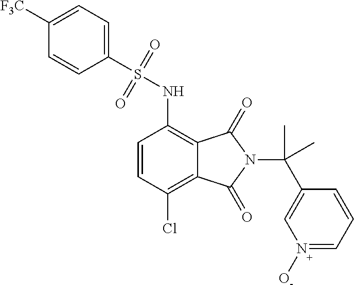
C1([F3C])=CC=C(S(=O)(=O)NC2=C3C(=C(Cl)C=C2)C(=O)N(C(C2=CN([O-])=CC=C2)(C)C)C3=O)C=C1
